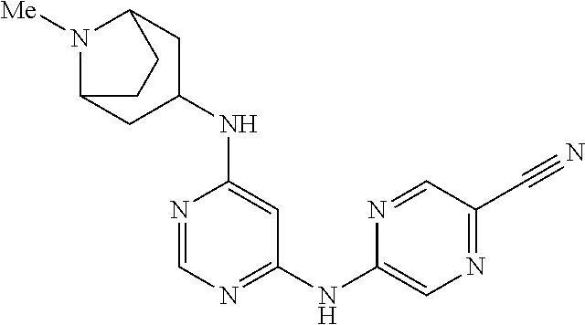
N1=CN=C(NC2=CN=C(C#N)C=N2)C=C1NC1CC2N([Me])C(C1)CC2
